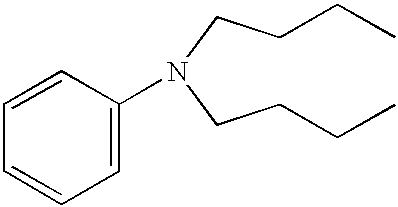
C(CN(CCCC)C1=CC=CC=C1)CC
